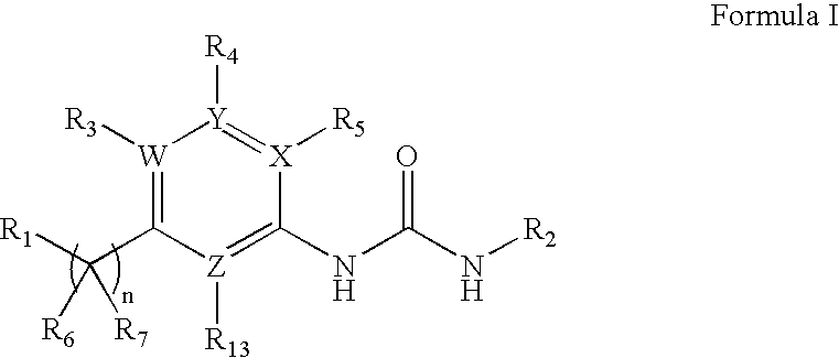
[W]1([R3])=C(C([R1])([R6])[R7])[Z]([R13])=C(NC(N[R2])=O)[X]([R5])=[Y]1[R4]
